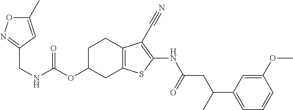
N(C(OC1CC2=C(CC1)C(C#N)=C(NC(CC(C1=CC=CC(OC)=C1)C)=O)S2)=O)CC1=NOC(C)=C1
